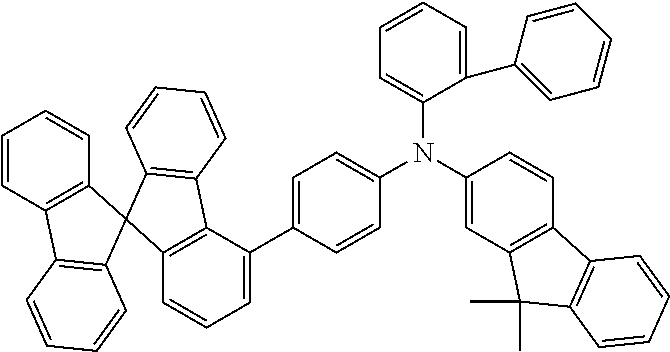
C1=C(C2=CC=CC3=C2C2=C(C34C3=C(C5=C4C=CC=C5)C=CC=C3)C=CC=C2)C=CC(N(C2=CC3=C(C=C2)C2=C(C3(C)C)C=CC=C2)C2=CC=CC=C2C2=CC=CC=C2)=C1
